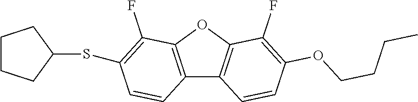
C12=C(OC3=C1C=CC(OCCCC)=C3F)C(F)=C(SC1CCCC1)C=C2
